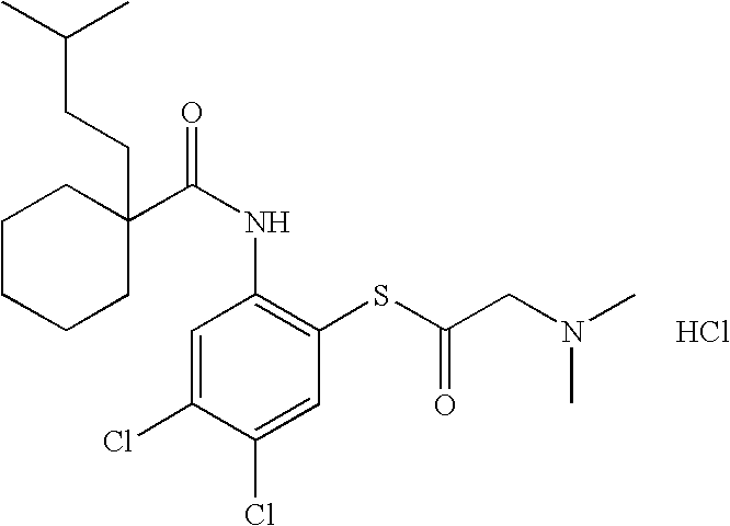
C1CCCC(CCC(C)C)(C(NC2=C(SC(=O)CN(C)C)C=C(Cl)C(Cl)=C2)=O)C1.Cl
